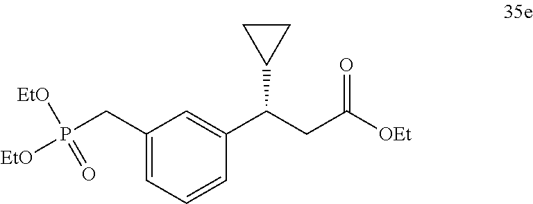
C1(CP([EtO])([EtO])=O)=CC=CC(C(CC([OEt])=O)C2CC2)=C1
